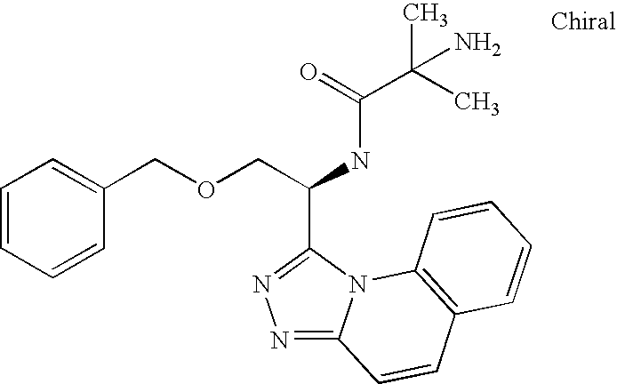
C(C(NC(=O)C(C)(N)C)C1=NN=C2N1C1=C(C=C2)C=CC=C1)OCC1=CC=CC=C1
